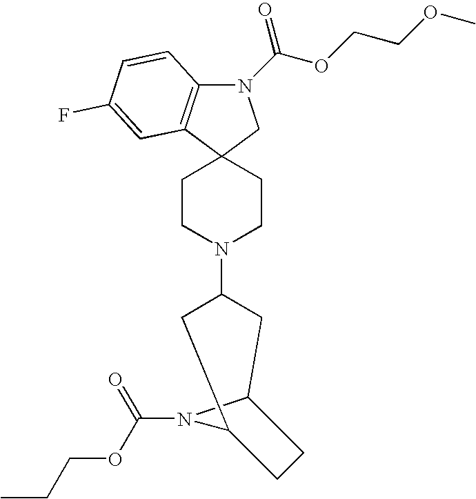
N1(C(=O)OCCOC)C2=C(C3(C1)CCN(C1CC4N(C(=O)OCCC)C(C1)CC4)CC3)C=C(F)C=C2
